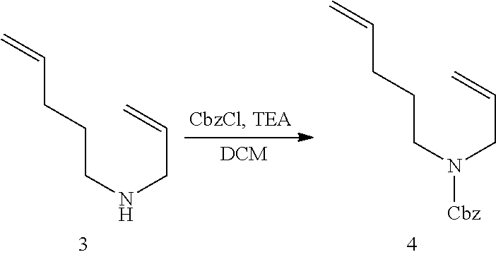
C(CNCC=C)CC=C.C(CN(CC=C)[Cbz])CC=C
